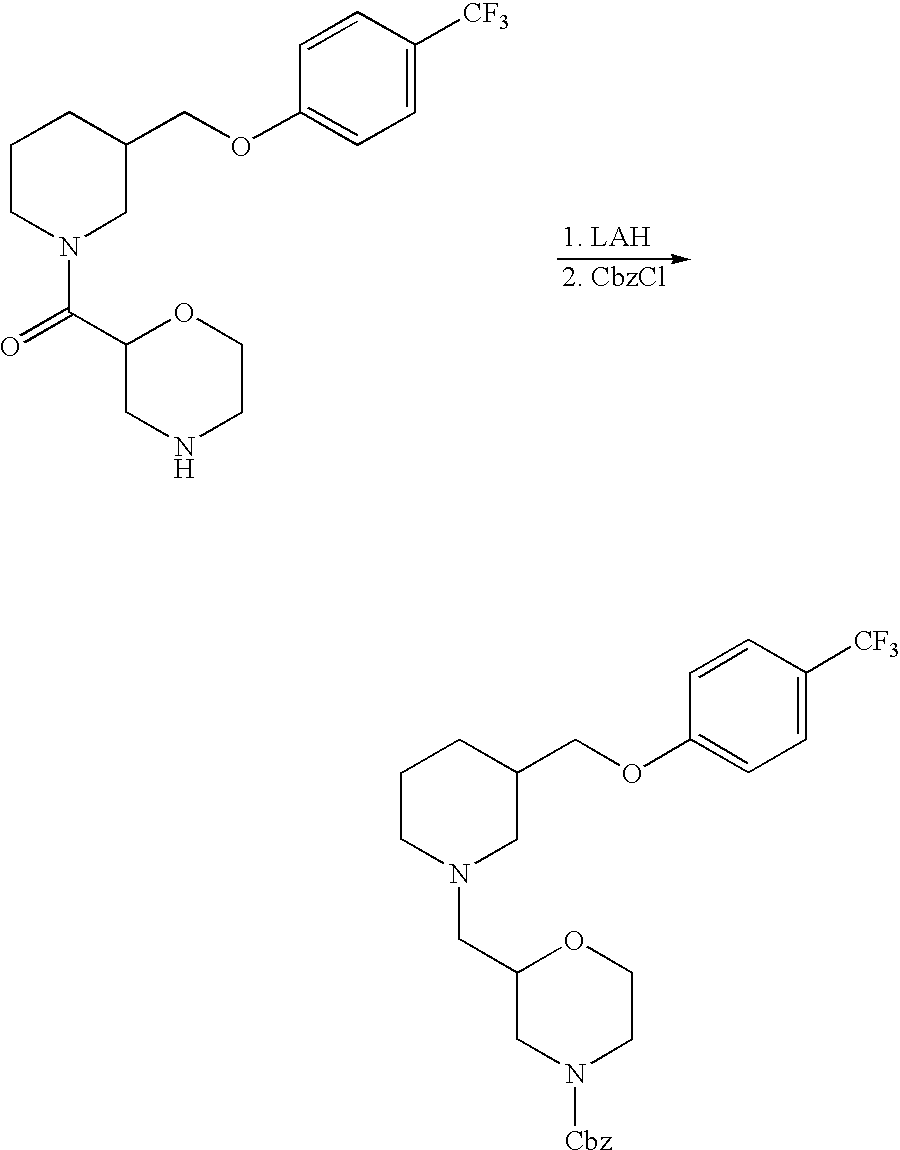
C1CN(C(=O)C2CNCCO2)CC(COC2=CC=C([CF3])C=C2)C1.[2. CbzCl].C1CN(CC2CN([Cbz])CCO2)CC(COC2=CC=C([CF3])C=C2)C1
